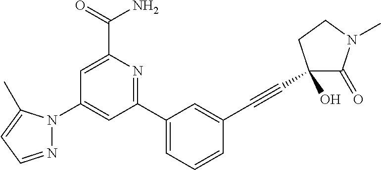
C1=C(C(=O)N)N=C(C2=CC=CC(C#CC3(O)C(=O)N(C)CC3)=C2)C=C1N1N=CC=C1C
